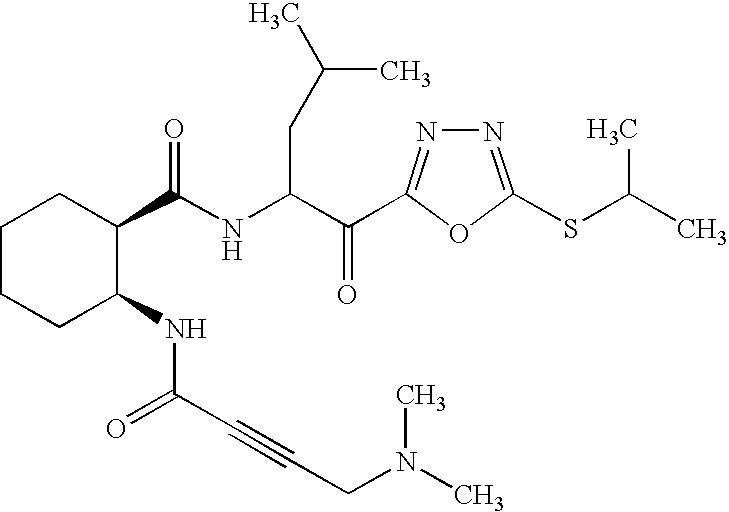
C(NC(C(=O)C1=NN=C(SC(C)C)O1)CC(C)C)(=O)C1CCCCC1NC(=O)C#CCN(C)C
